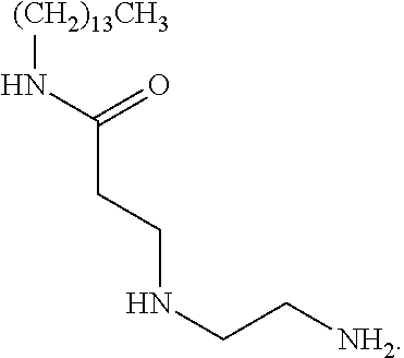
[(CH2)13CH3]NC(CCNCC[NH2])=O
